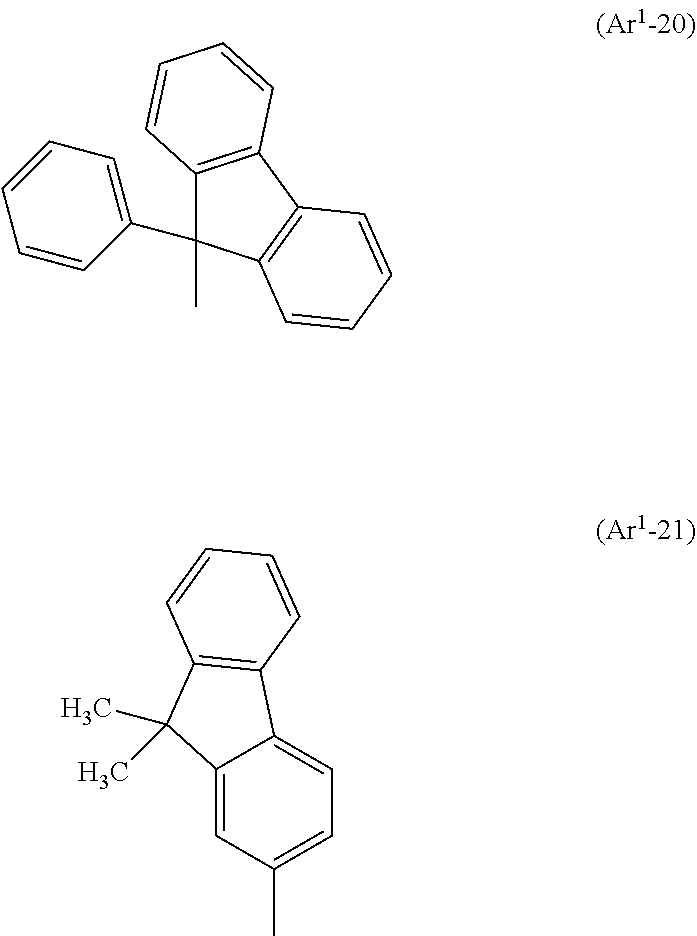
C12=CC(C)=CC=C1C1=C(C2(C)C)C=CC=C1.C12=C(C3=C(C1(C)C1=CC=CC=C1)C=CC=C3)C=CC=C2
